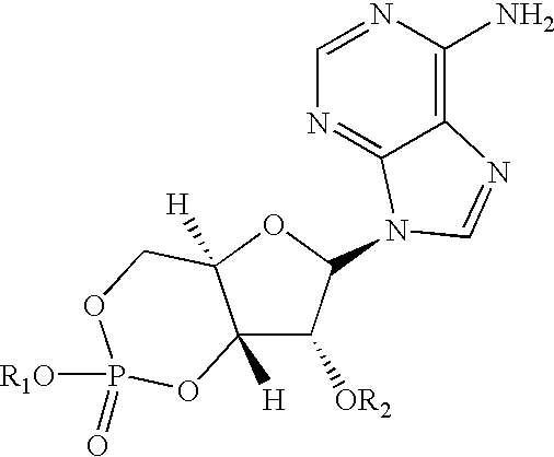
C12([H])C([OR2])C(N3C4=NC=NC(N)=C4N=C3)OC1([H])COP([R1O])(=O)O2
